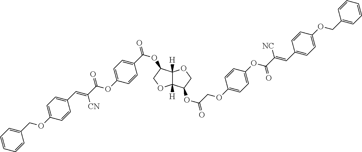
C12([H])C([H])(C(OC(COC3=CC=C(OC(C(=CC4=CC=C(OCC5=CC=CC=C5)C=C4)[NC])=O)C=C3)=O)CO1)OCC2OC(C1=CC=C(OC(C(=CC2=CC=C(OCC3=CC=CC=C3)C=C2)[CN])=O)C=C1)=O
